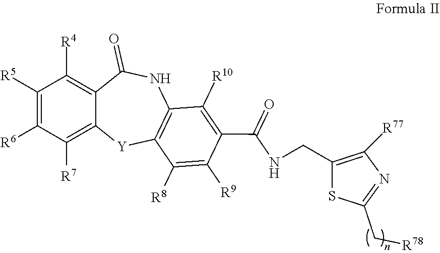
C1([R5])=C([R6])C([R7])=C2C(=C1[R4])C(=O)NC1=C([Y]2)C([R8])=C([R9])C(C(NCC2=C([R77])N=C(C[R78])S2)=O)=C1[R10]
